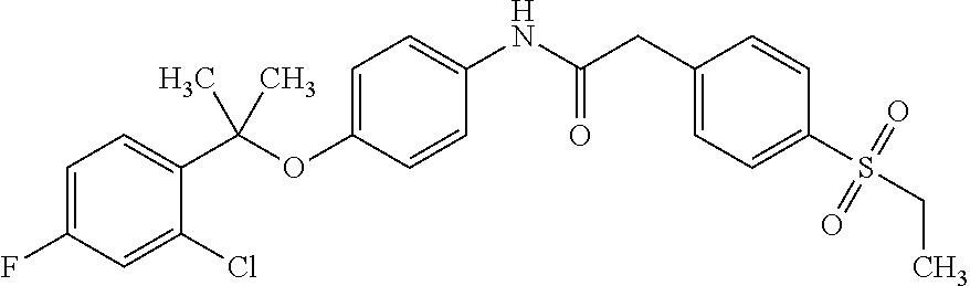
C1=C(F)C=C(Cl)C(C(OC2=CC=C(NC(CC3=CC=C(S(CC)(=O)=O)C=C3)=O)C=C2)(C)C)=C1
